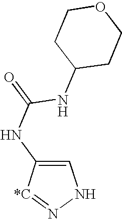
C1=C(NC(NC2CCOCC2)=O)[*C]=NN1
